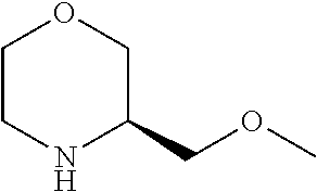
C1CNC(COC)CO1
